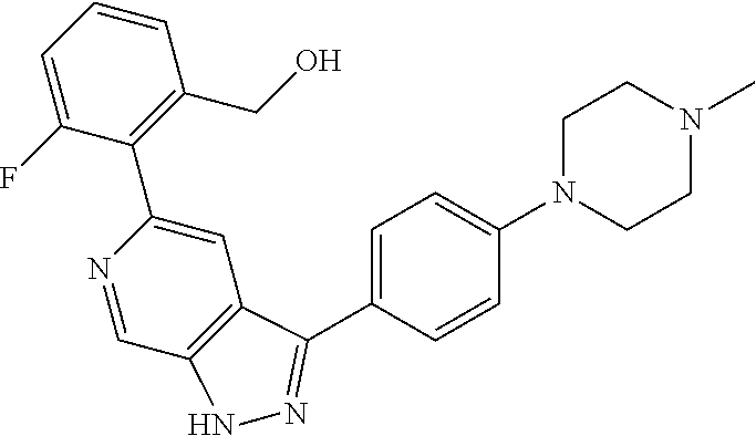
C1=CC=C(F)C(C2=CC3=C(C=N2)NN=C3C2=CC=C(N3CCN(C)CC3)C=C2)=C1CO
